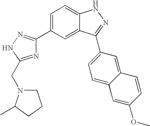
C1=C(C2=NNC(CN3CCCC3C)=N2)C=C2C(=C1)NN=C2C1=CC=C2C(=C1)C=CC(OC)=C2
